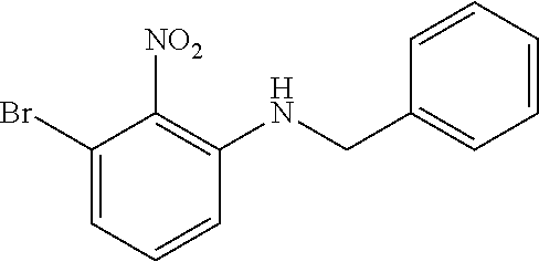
C1(Br)=CC=CC(NCC2=CC=CC=C2)=C1[NO2]
